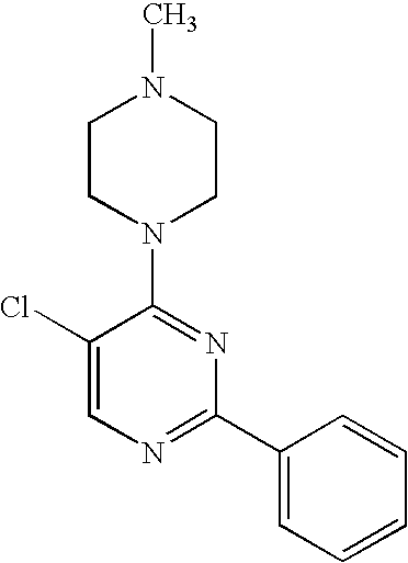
C1(Cl)=CN=C(C2=CC=CC=C2)N=C1N1CCN(C)CC1
